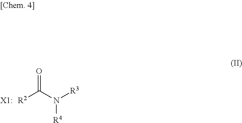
O=C(N([R3])[R4])[R2]
